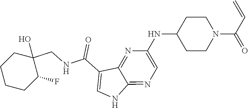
N(C1CCN(C(C=C)=O)CC1)C1=CN=C2C(=N1)C(C(NCC1(O)CCCCC1F)=O)=CN2
